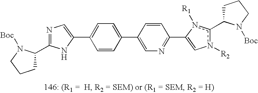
C1C(C2=NC=C(C3=CC=C(C4=CN=C(C5=Cn([R2])c(C6CCCN6[Boc])n5[R1])C=C4)C=C3)N2)N([Boc])CC1
